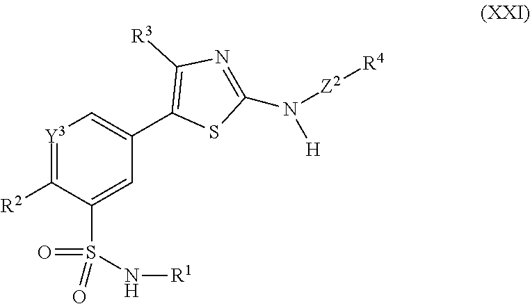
[Y3]1=C([R2])C(S(=O)(=O)N[R1])=CC(C2=C([R3])N=C(N([Z2][R4])[H])S2)=C1
